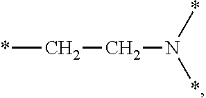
*CCN(*)*
